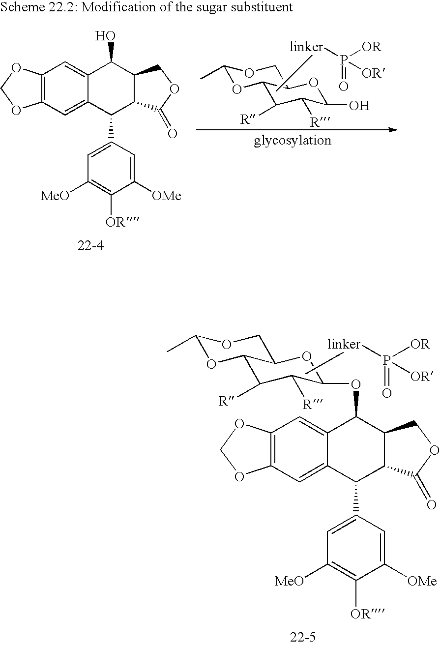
C1=C(C2C3C(C(OC4C([R])C([R])C5OC(C)OCC5O4)C4=CC5=C(C=C24)OCO5)COC3=O)C=C([OMe])C([OR])=C1[MeO].[linker](C)P([OR])(=O)[OR].C1=C(C2C3C(C(O)C4=CC5=C(C=C24)OCO5)COC3=O)C=C([OMe])C([OR])=C1[MeO].OC1C([R])C([R])C2OC(C)OCC2O1.[linker](C)P([OR])(=O)[OR]
